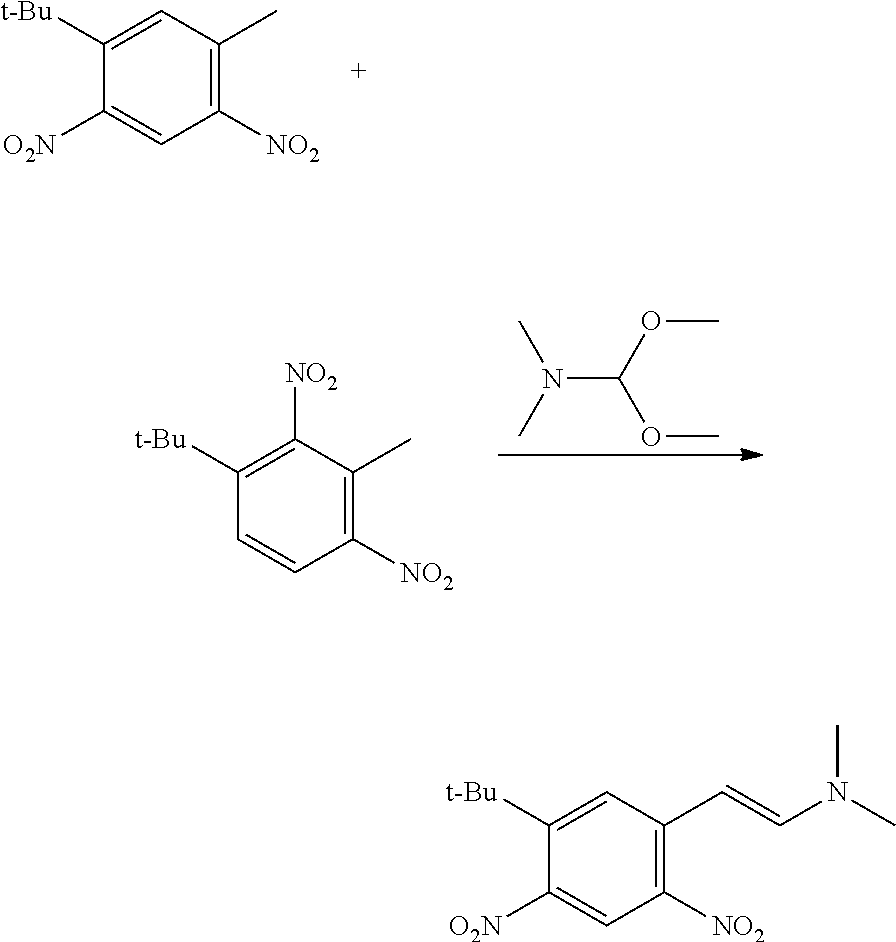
C1([t-Bu])=CC(C=CN(C)C)=C([NO2])C=C1[O2N].C1([t-Bu])=CC(C)=C([NO2])C=C1[O2N].C1([t-Bu])=C([NO2])C(C)=C([NO2])C=C1.N(C(OC)OC)(C)C
